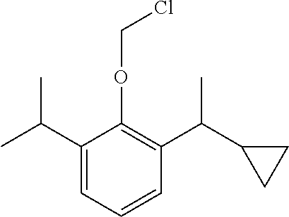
C1(C(C)C)=CC=CC(C(C2CC2)C)=C1OCCl
